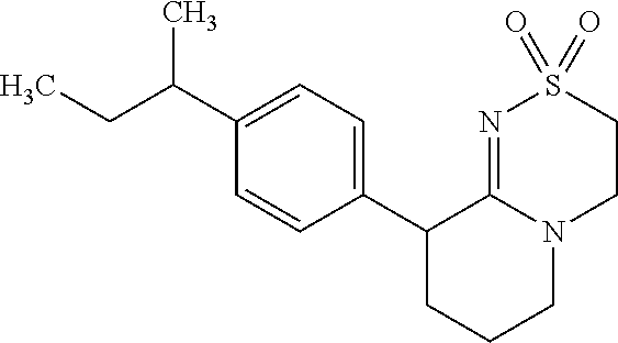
C(C(C1=CC=C(C2CCCN3C2=NS(=O)(=O)CC3)C=C1)C)C
